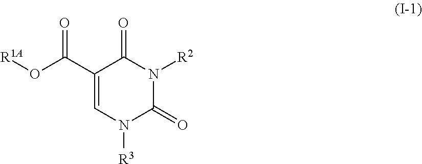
O(C(C1=CN([R3])C(=O)N([R2])C1=O)=O)[R1A]
